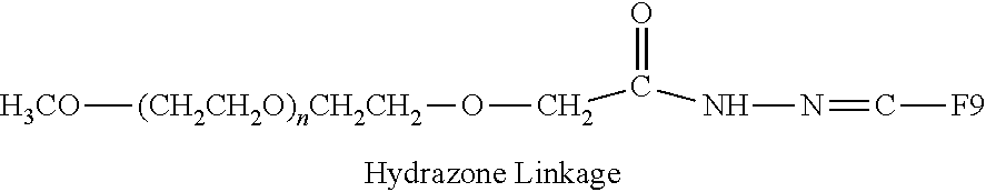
[H3CO][(CH2CH2O)nCH2CH2]OCC(NN=C[F9])=O
